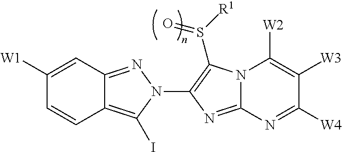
C12=C(I)N(C3=C(S([R1])=O)N4C(=N3)N=C([W4])C([W3])=C4[W2])N=C1C=C([W1])C=C2
